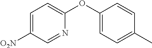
C1(OC2=CC=C(C)C=C2)=CC=C([O2N])C=N1
